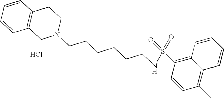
C1=CC=CC2=C1CCN(CCCCCCNS(=O)(=O)C1=C3C(=C(C)C=C1)C=CC=C3)C2.Cl
